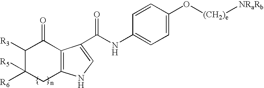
C12=C(C(C(=O)NC3=CC=C(O[(CH2)e][NRaRb])C=C3)=CN1)C(=O)C([R3])C([R6])([R5])C2
